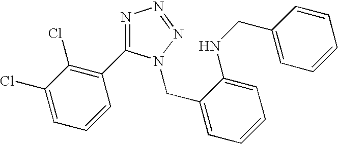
N1=C(C2=C(Cl)C(Cl)=CC=C2)N(CC2=CC=CC=C2NCC2=CC=CC=C2)N=N1
